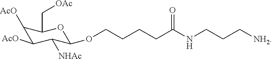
C1([AcO])C([AcO])C([NHAc])C(OCCCCC(NCCC[NH2])=O)OC1C[OAc]
